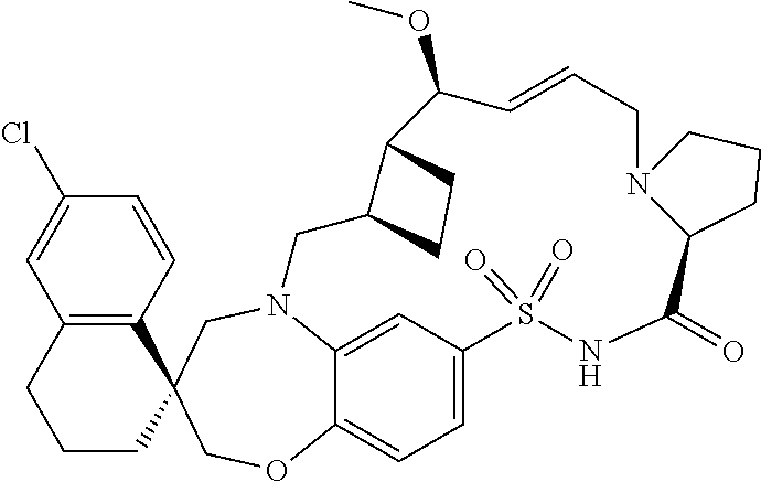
N12C3=CC(=CC=C3OCC3(C4=C(C=C(Cl)C=C4)CCC3)C1)S(=O)(=O)NC(=O)C1N(CC=CC(OC)C3C(C2)CC3)CCC1
